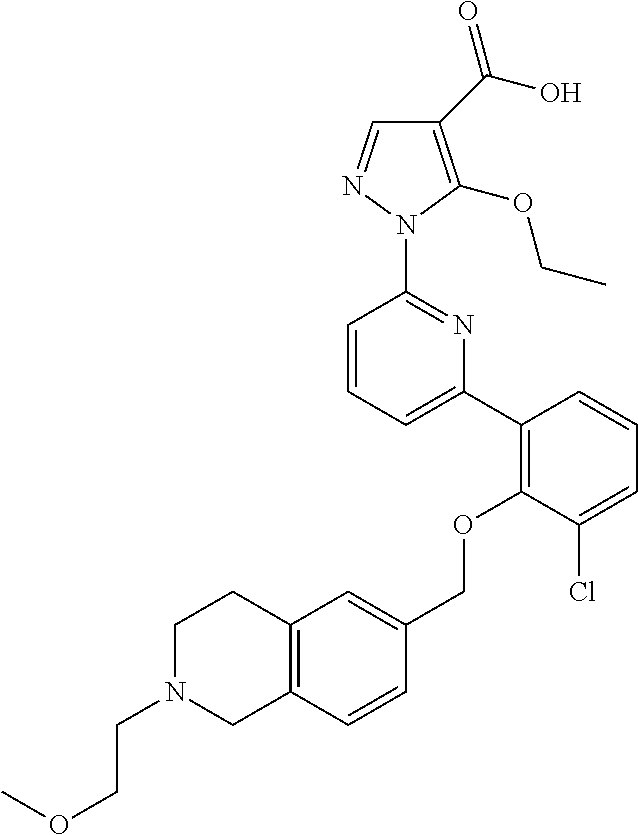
C1(C(O)=O)=C(OCC)N(C2=NC(C3=C(OCC4=CC5=C(C=C4)CN(CCOC)CC5)C(Cl)=CC=C3)=CC=C2)N=C1
